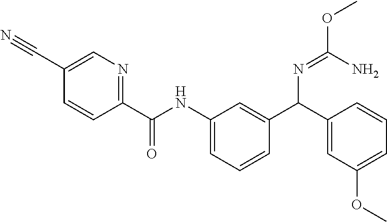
C1=C(C#N)C=CC(C(NC2=CC=CC(C(C3=CC(OC)=CC=C3)N=C(OC)N)=C2)=O)=N1
